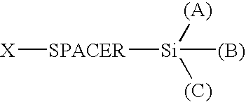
[SPACER]([Si]([(B)])([(A)])[(C)])[X]
